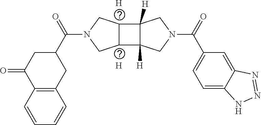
[H].[H].C1C(C(N2CC3C(C4([H])C3([H])CN(C(C3=CC=C5C(=C3)N=NN5)=O)C4)C2)=O)CC2=C(C1=O)C=CC=C2
